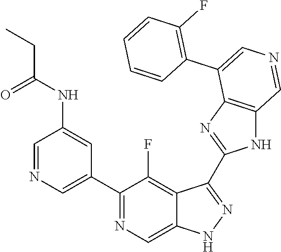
C1(C2=CN=CC(NC(CC)=O)=C2)=NC=C2C(=C1F)C(C1=NC3=C(N1)C=NC=C3C1=C(F)C=CC=C1)=NN2
